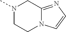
N1(C)CCN2C(=NC=C2)C1
